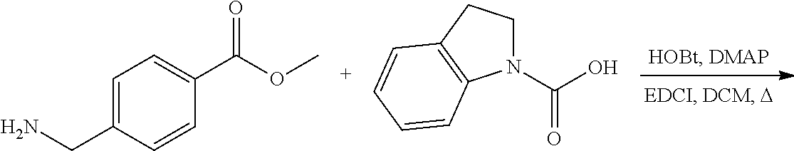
C1=C(CN)C=CC(C(OC)=O)=C1.N1(C(O)=O)CCC2=C1C=CC=C2
